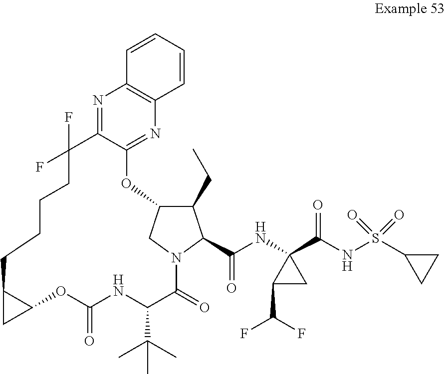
N1=C2C(=NC3=C1C=CC=C3)OC1C(CC)C(C(NC3(C(NS(C4CC4)(=O)=O)=O)C(C(F)F)C3)=O)N(C(=O)C(C(C)(C)C)NC(=O)OC3C(CCCCC2(F)F)C3)C1
